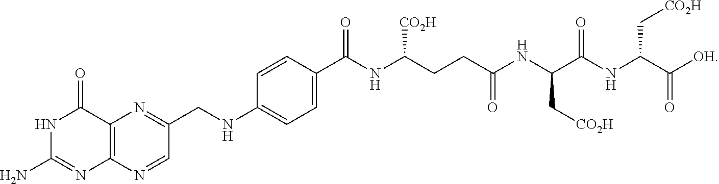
C12=C(N=CC(CNC3=CC=C(C(NC(CCC(NC(C(NC(C([OH])=O)C[CO2H])=O)C[CO2H])=O)[CO2H])=O)C=C3)=N1)N=C(N)NC2=O
